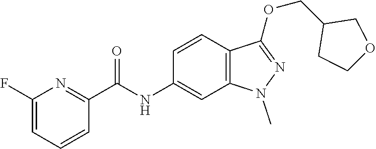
C(NC1=CC2=C(C=C1)C(OCC1CCOC1)=NN2C)(C1=NC(F)=CC=C1)=O
